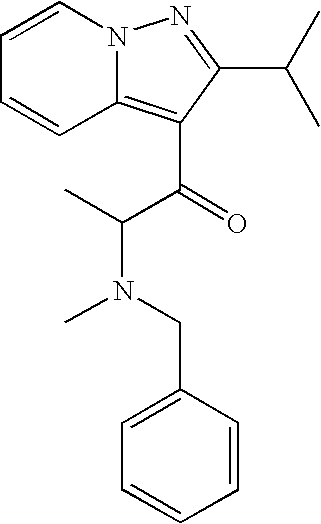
C1=CN2C(=C(C(=O)C(C)N(CC3=CC=CC=C3)C)C(C(C)C)=N2)C=C1
